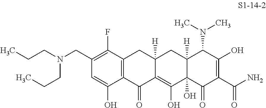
C1(CN(CCC)CCC)=C(F)C2=C(C(O)=C1)C(=O)C1=C(O)C3(O)C([H])(CC1([H])C2)C(N(C)C)C(O)=C(C(N)=O)C3=O
